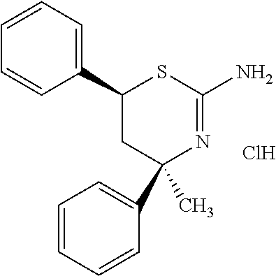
C1=CC=CC(C2(C)N=C(N)SC(C3=CC=CC=C3)C2)=C1.Cl
